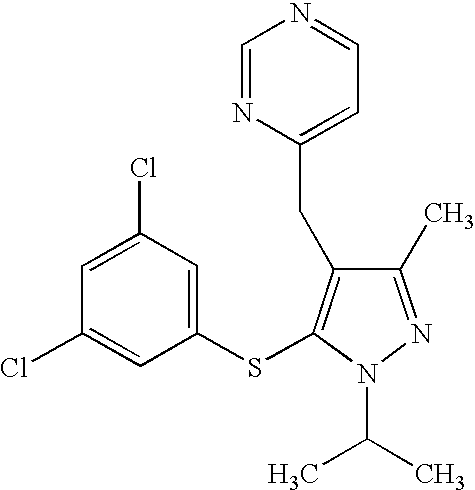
C1(Cl)=CC(Cl)=CC(SC2=C(CC3=CC=NC=N3)C(C)=NN2C(C)C)=C1
